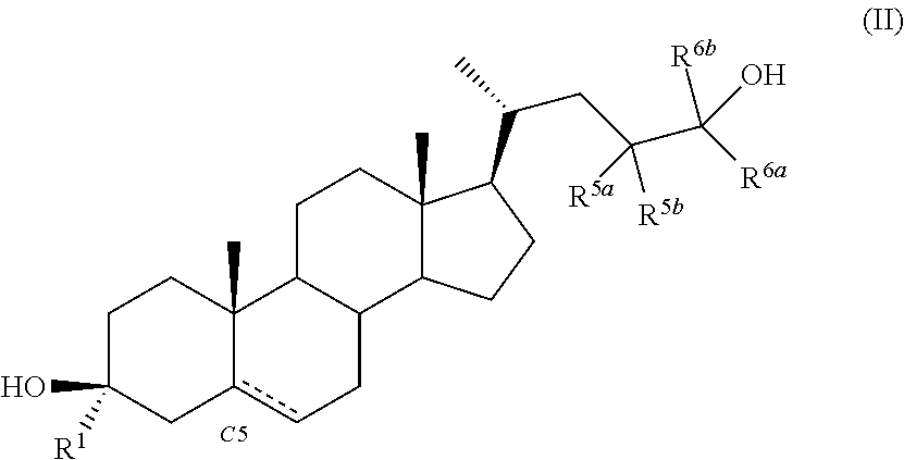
C1C(O)([R1])Cc2cCC3C(C2(C)C1)CCC1(C)C3CCC1C(CC(C([R6a])([R6b])O)([R5a])[R5b])C.[C5]
